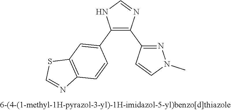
C1=NC(C2=NN(C)C=C2)=C(C2=CC3=C(C=C2)N=CS3)N1
